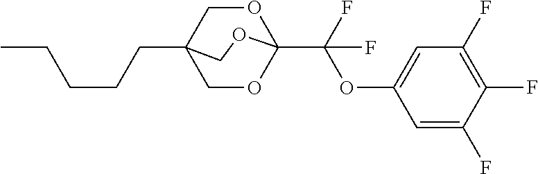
C1=C(F)C(F)=C(F)C=C1OC(F)(F)C12OCC(CCCCC)(CO1)CO2
